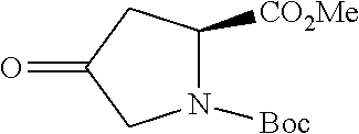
N1([Boc])C([CO2Me])CC(=O)C1
